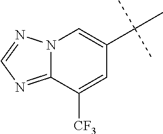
N12C(=NC=N1)C([CF3])=CC(C(C)(C)C)=C2
